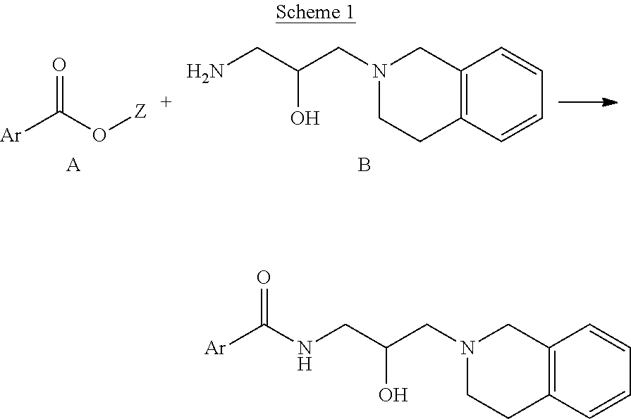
[Ar]C(O[Z])=O.[A].NCC(CN1CCC2=C(C1)C=CC=C2)O.B.C(C(CN1CCC2=C(C1)C=CC=C2)O)NC([Ar])=O
